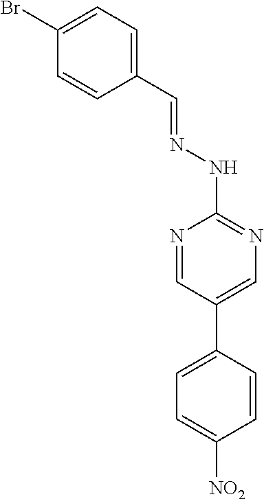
C1(C=NNC2=NC=C(C3=CC=C([NO2])C=C3)C=N2)=CC=C(Br)C=C1
